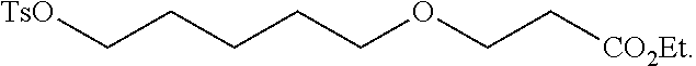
[TsO]CCCCCOCC[CO2Et]
